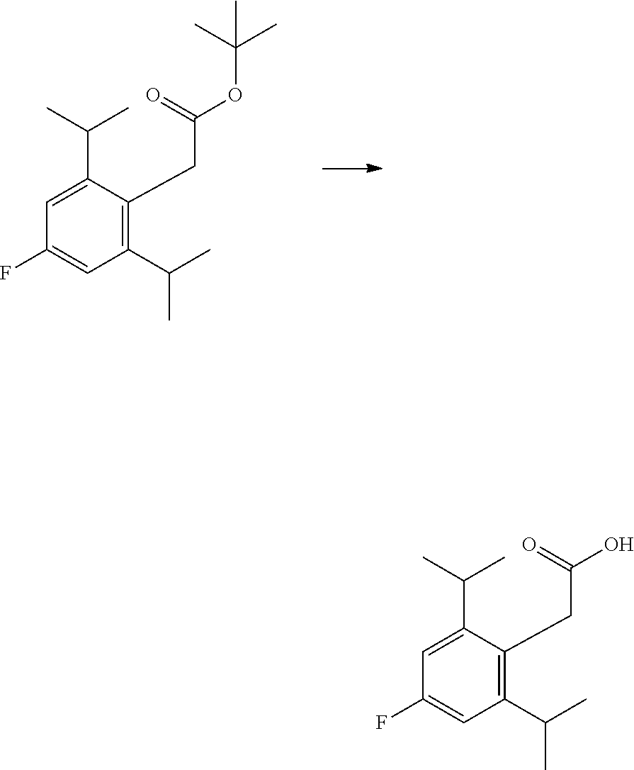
C1(C(C)C)=C(CC(OC(C)(C)C)=O)C(C(C)C)=CC(F)=C1.C1(C(C)C)=C(CC(O)=O)C(C(C)C)=CC(F)=C1
